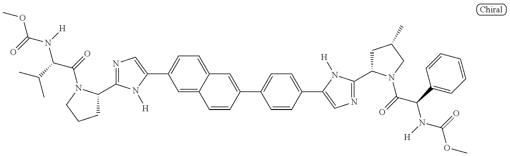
O(C(=O)N(C(C(=O)N1C(C2=NC=C(C3=CC=C4C(=C3)C=CC(C3=CC=C(C5=CN=C(C6CC(C)CN6C(=O)C(C6=CC=CC=C6)N([H])C(OC)=O)N5[H])C=C3)=C4)N2[H])CCC1)C(C)C)[H])C
